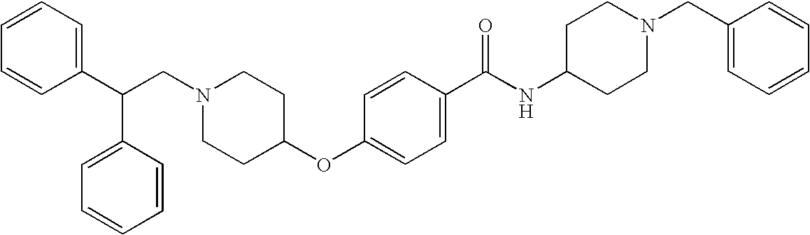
N1(CC(C2=CC=CC=C2)C2=CC=CC=C2)CCC(OC2=CC=C(C(NC3CCN(CC4=CC=CC=C4)CC3)=O)C=C2)CC1
